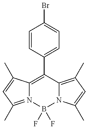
C1=CC(C2=C3N(=C(C)C=C3C)B(F)(F)N3C2=C(C)C=C3C)=CC=C1Br
